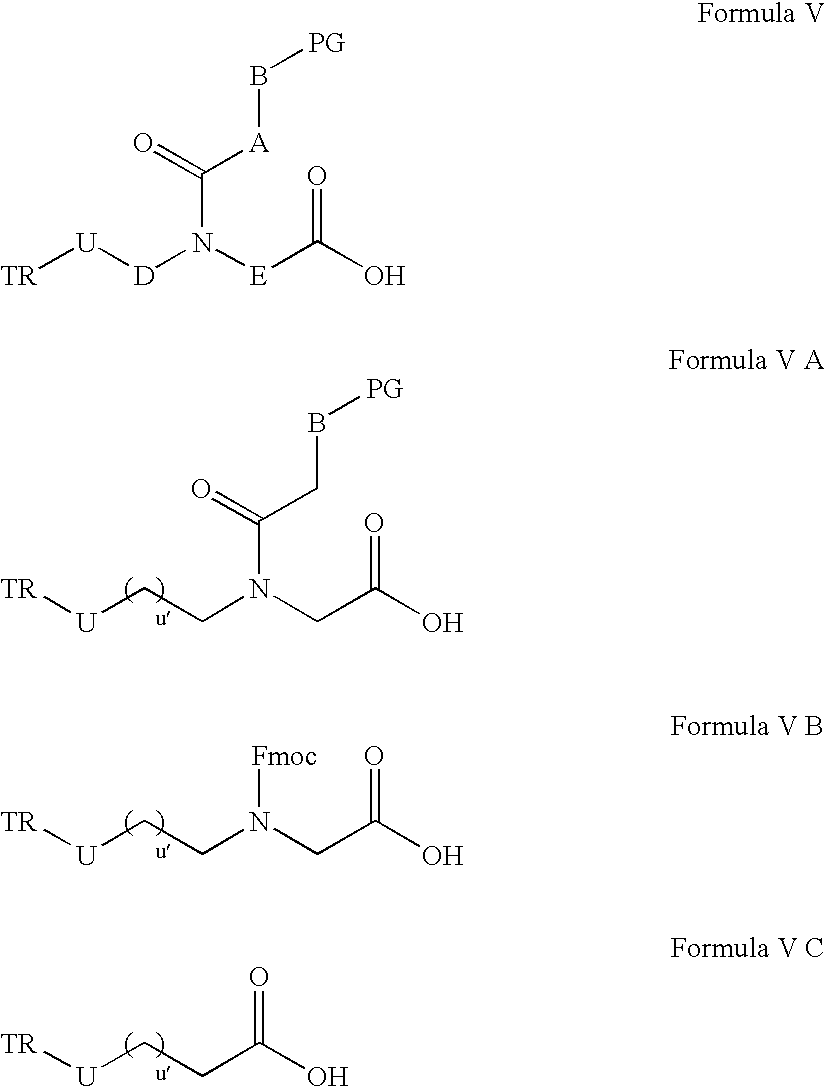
[U](CCN(CC(O)=O)C(=O)CB[PG])[TR].[U](CCN(CC(O)=O)[Fmoc])[TR].[U](CCC(O)=O)[TR].[TR][U][D]N([E]C(O)=O)C(=O)[A]B[PG]
